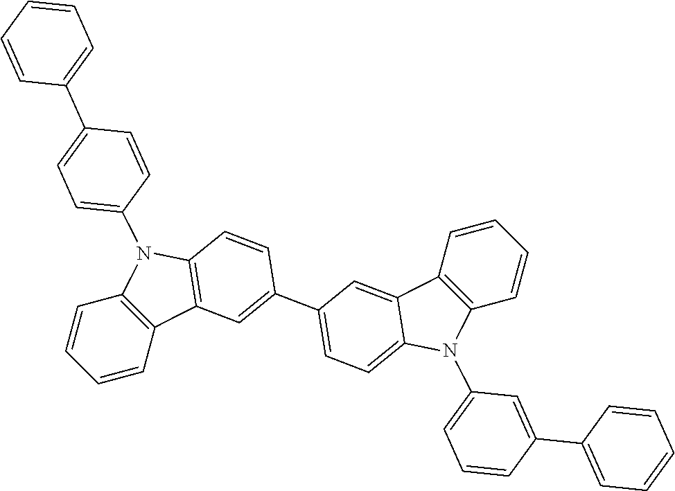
C1=CC2=C(C=C1)N(C1=CC=C(C3=CC=CC=C3)C=C1)C1=C2C=C(C2=CC=C3C(=C2)C2=C(N3C3=CC=CC(C4=CC=CC=C4)=C3)C=CC=C2)C=C1
